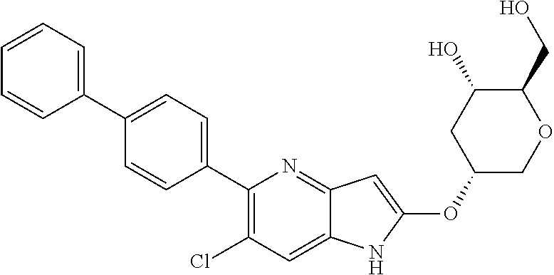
C1(C2=CC=C(C3=CC=CC=C3)C=C2)=C(Cl)C=C2C(=N1)C=C(OC1COC(CO)C(O)C1)N2
